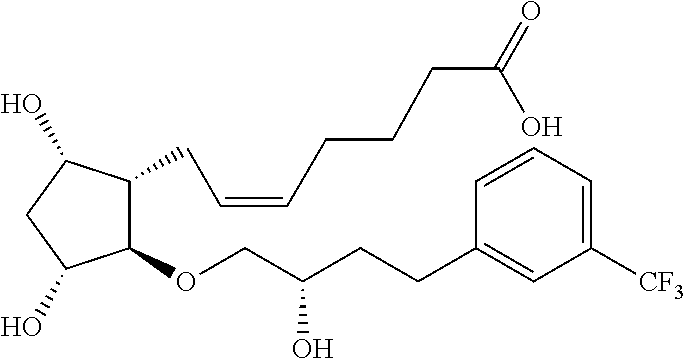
C1(OCC(CCC2=CC([CF3])=CC=C2)O)C(CC=CCCCC(=O)O)C(O)CC1O
